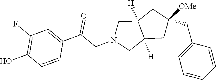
C1([OMe])(CC2=CC=CC=C2)CC2([H])C([H])(CN(CC(C3=CC(F)=C(O)C=C3)=O)C2)C1
